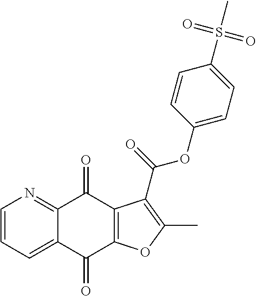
C1=CC=C2C(=N1)C(=O)C1=C(C2=O)OC(C)=C1C(=O)OC1=CC=C(S(=O)(=O)C)C=C1
